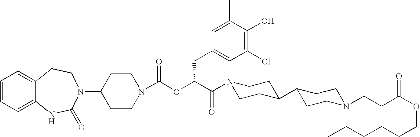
C1(N2C(=O)NC3=CC=CC=C3CC2)CCN(C(OC(C(=O)N2CCC(C3CCN(CCC(OCCCCCC)=O)CC3)CC2)CC2=CC(Cl)=C(O)C(C)=C2)=O)CC1
